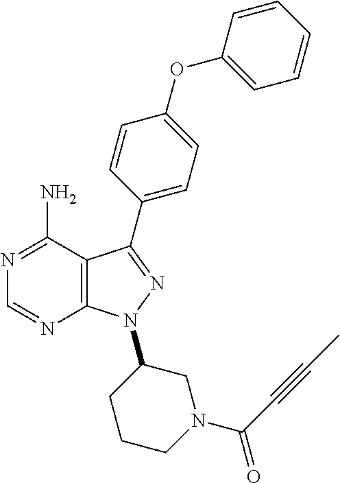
N1=C(N)C2=C(N=C1)N(C1CN(C(C#CC)=O)CCC1)N=C2C1=CC=C(OC2=CC=CC=C2)C=C1
